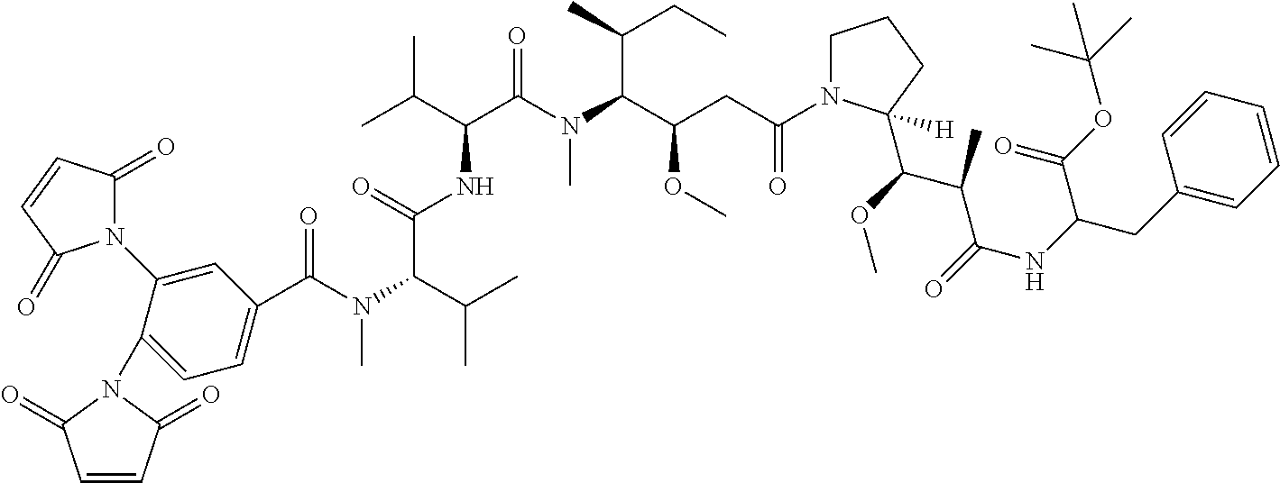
C1=C(N2C(=O)C=CC2=O)C(N2C(=O)C=CC2=O)=CC=C1C(N(C)C(C(C)C)C(NC(C(N(C(C(CC(=O)N1CCCC1(C(C(C(NC(C(OC(C)(C)C)=O)CC1=CC=CC=C1)=O)C)OC)[H])OC)C(C)CC)C)=O)C(C)C)=O)=O
